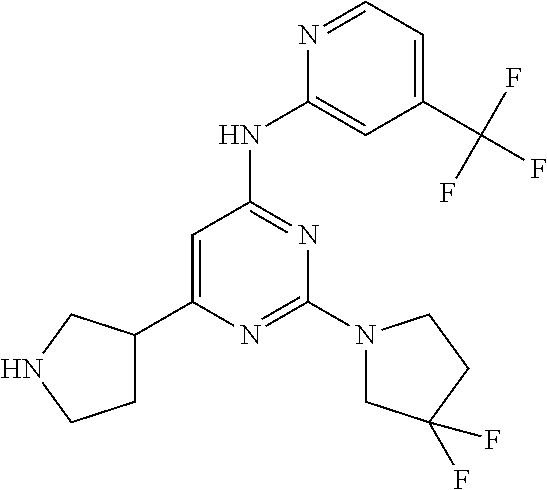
N1=CC=C(C(F)(F)F)C=C1NC1=NC(N2CC(F)(F)CC2)=NC(C2CCNC2)=C1
